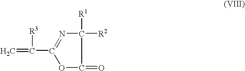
C=C([R3])C1=NC([R2])([R1])C(=O)O1
